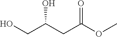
OCC(CC(OC)=O)O
